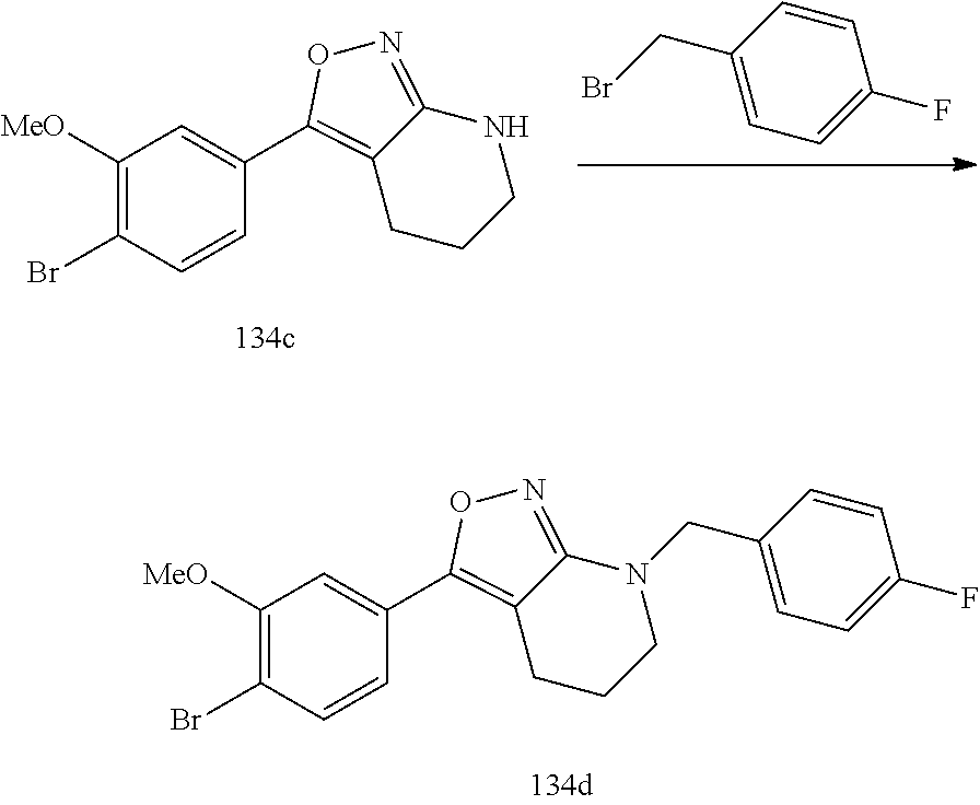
C1(CBr)=CC=C(F)C=C1.C1([MeO])=C(Br)C=CC(C2=C3CCCNC3=NO2)=C1.C1([MeO])=C(Br)C=CC(C2=C3CCCN(CC4=CC=C(F)C=C4)C3=NO2)=C1
